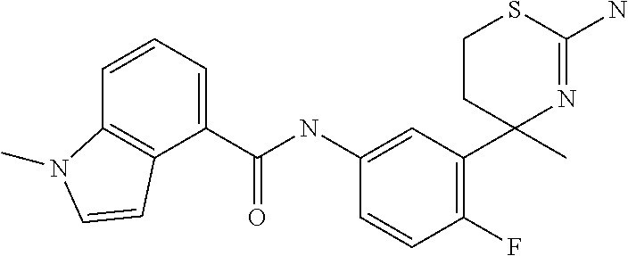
C1=C(NC(C2=CC=CC3=C2C=CN3C)=O)C=CC(F)=C1C1(C)N=C(N)SCC1
